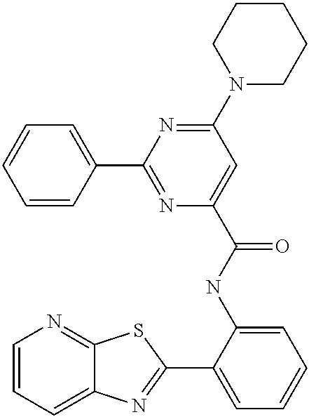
C1=CC=C2C(=N1)SC(C1=CC=CC=C1NC(=O)C1=CC(N3CCCCC3)=NC(C3=CC=CC=C3)=N1)=N2
